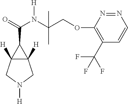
C(C1C2([H])C1([H])CN([H])C2)(=O)N(C(COC1=C(C(F)(F)F)C=CN=N1)(C)C)[H]
